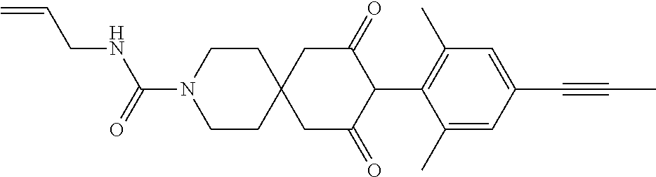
C1CN(C(=O)NCC=C)CCC12CC(=O)C(C1=C(C)C=C(C#CC)C=C1C)C(=O)C2
